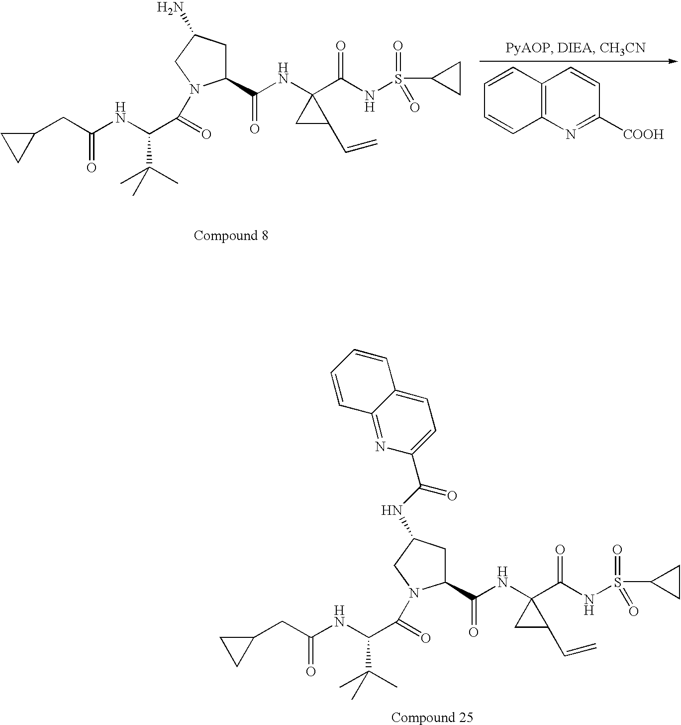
C1(CC(NC(C(C)(C)C)C(=O)N2C(C(NC3(C(NS(C4CC4)(=O)=O)=O)CC3C=C)=O)CC(NC(=O)C3=CC=C4C(=N3)C=CC=C4)C2)=O)CC1.C1(CC(NC(C(C)(C)C)C(=O)N2C(C(NC3(C(NS(C4CC4)(=O)=O)=O)CC3C=C)=O)CC(N)C2)=O)CC1.C1=CC2=C(C=C1)N=C([COOH])C=C2
